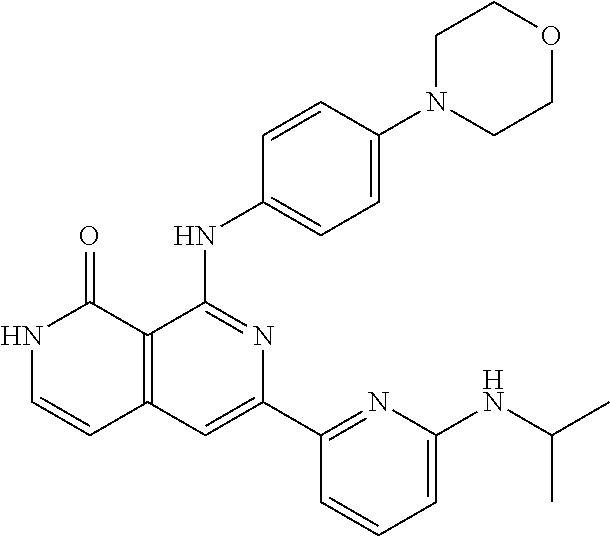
N1C=CC2=C(C1=O)C(NC1=CC=C(N3CCOCC3)C=C1)=NC(C1=NC(NC(C)C)=CC=C1)=C2
